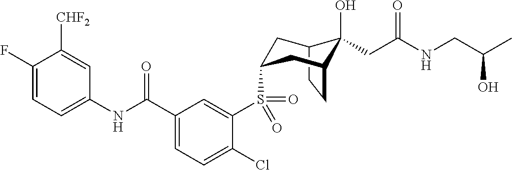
C1(F)=CC=C(NC(C2=CC=C(Cl)C(S(=O)(=O)C3CC4C(O)(CC(NCC(C)O)=O)C(CC4)C3)=C2)=O)C=C1[CHF2]
